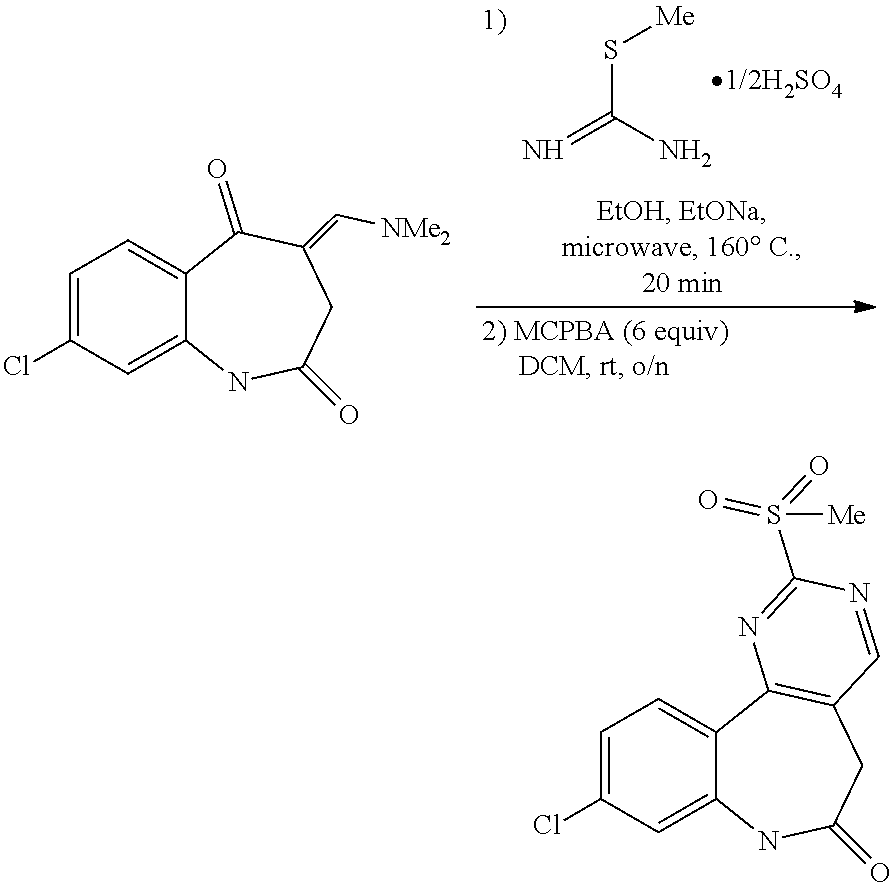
S(C(N)=N)[Me].C1=C(Cl)C=C2C(=C1)C(=O)C(=C[NMe2])CC(=O)N2.C1=C(Cl)C=C2C(=C1)C1=C(CC(=O)N2)C=NC(S(=O)(=O)[Me])=N1
